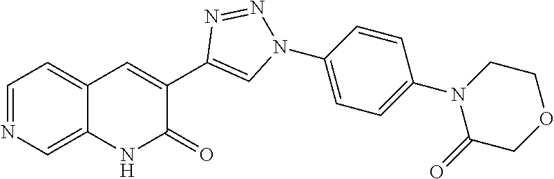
C12=CN=CC=C1C=C(C1=CN(C3=CC=C(N4C(=O)COCC4)C=C3)N=N1)C(=O)N2
